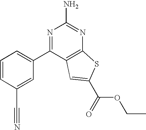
C1=CC(C#N)=CC(C2=NC(N)=NC3=C2C=C(C(=O)OCC)S3)=C1
